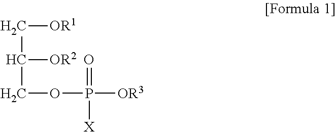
C([OR1])C([OR2])COP(=O)([X])[OR3]
